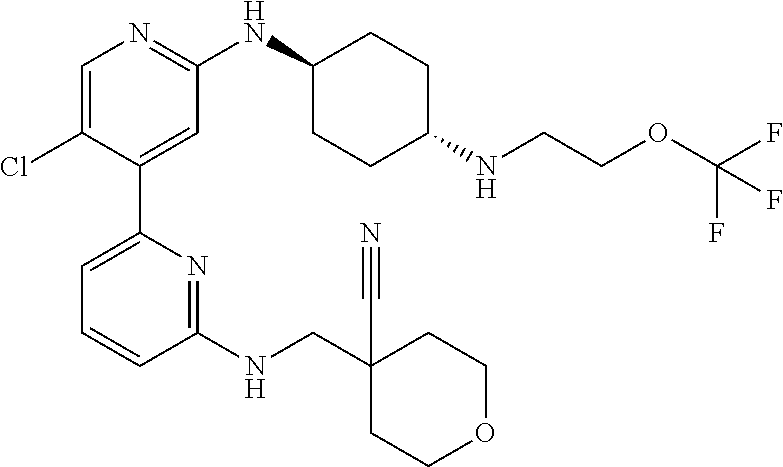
C1=C(Cl)C(C2=CC=CC(NCC3(C#N)CCOCC3)=N2)=CC(NC2CCC(NCCOC(F)(F)F)CC2)=N1
